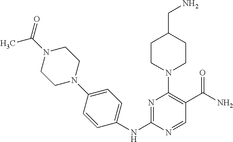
C1(NC2=NC(N3CCC(CN)CC3)=C(C(N)=O)C=N2)=CC=C(N2CCN(C(C)=O)CC2)C=C1
